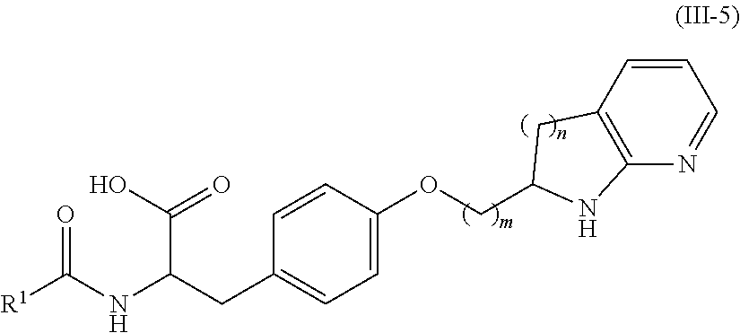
[R1]C(NC(CC1=CC=C(OCC2NC3=C(C2)C=CC=N3)C=C1)C(O)=O)=O
